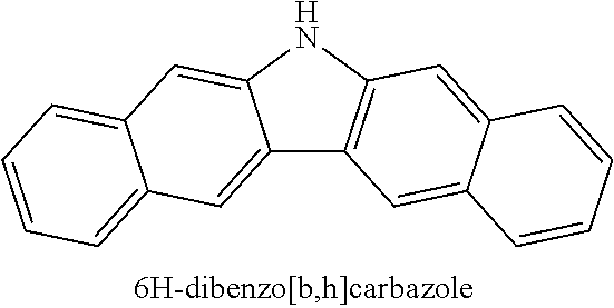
C12=CC3=CC=CC=C3C=C1NC1=C2C=C2C(=C1)C=CC=C2
